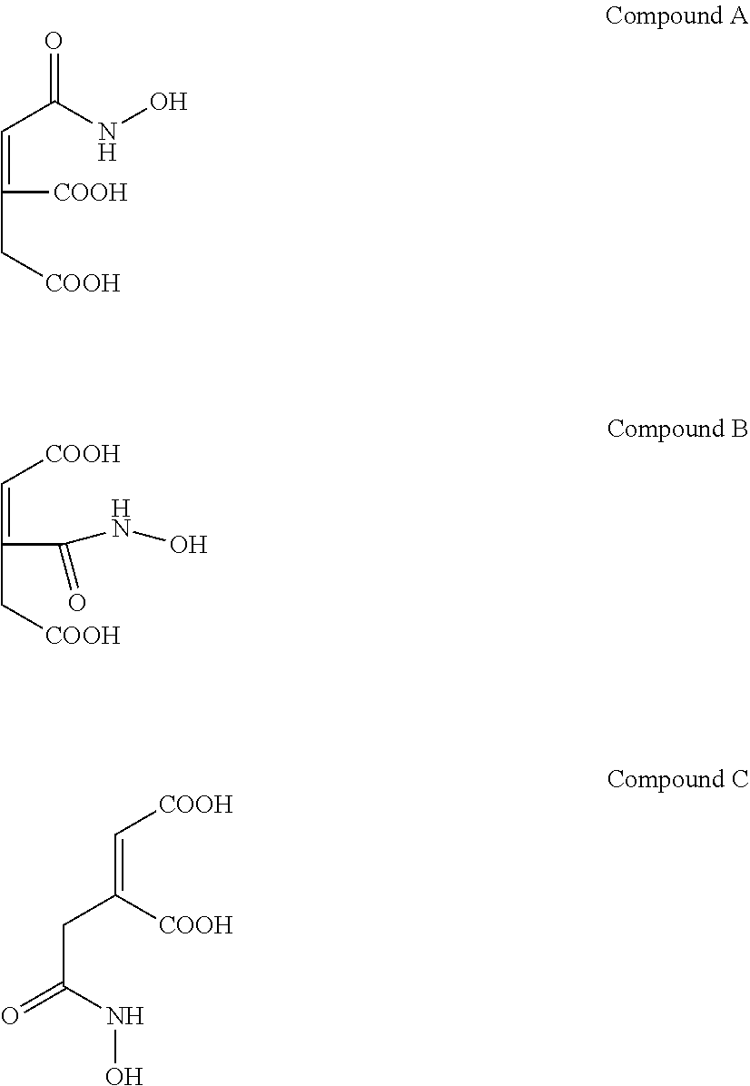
C(C(NO)=O)=C(C[COOH])[COOH].C([COOH])=C(C[COOH])C(NO)=O.C(=C([COOH])CC(NO)=O)[COOH]
